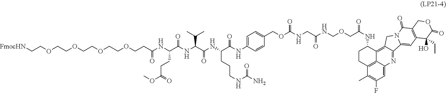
O(CC(NC1CCC2=C3C1=C1C(=NC3=CC(F)=C2C)C2=CC3=C(C(=O)N2C1)COC(=O)C3(O)CC)=O)CNC(CNC(=O)OCC1=CC=C(NC(C(NC(C(NC(C(NC(CCOCCOCCOCCOCC[FmocHN])=O)CCC(OC)=O)=O)C(C)C)=O)CCCNC(N)=O)=O)C=C1)=O
